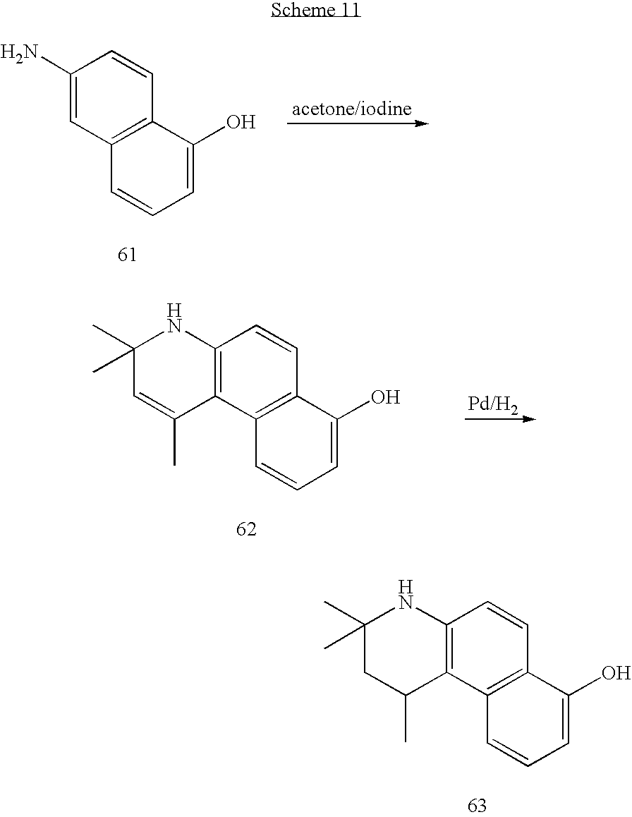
C12=C(C=CC(N)=C1)C(O)=CC=C2.C12=C(C=CC3=C1C(C)=CC(C)(C)N3)C(O)=CC=C2.C12=C(C=CC3=C1C(C)CC(C)(C)N3)C(O)=CC=C2
